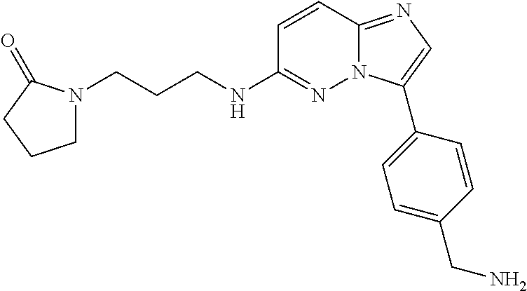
C1(C2=CN=C3N2N=C(NCCCN2CCCC2=O)C=C3)=CC=C(CN)C=C1
